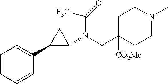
C1=CC=CC(C2C(N(CC3([CO2Me])CCN(C)CC3)C([F3C])=O)C2)=C1
